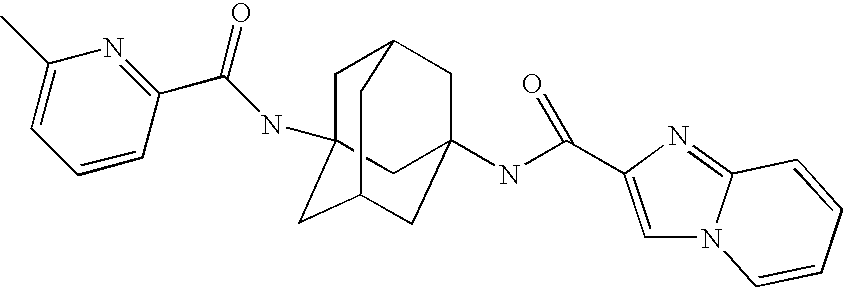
C1C2(NC(C3=NC(C)=CC=C3)=O)CC3CC(NC(=O)C4=CN5C(=N4)C=CC=C5)(CC1C3)C2
